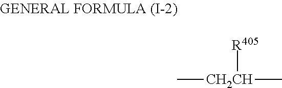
C[CH2CH]([R405])C
